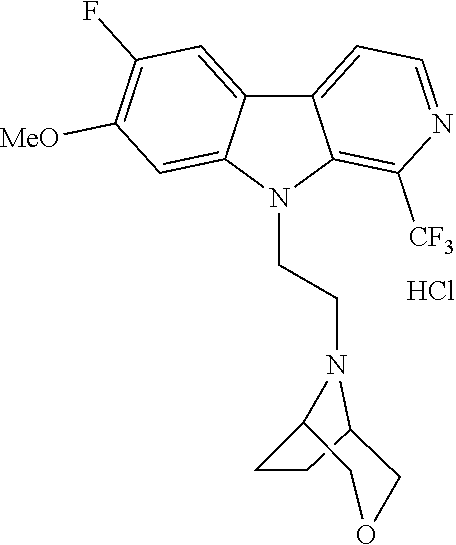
Cl.C12=CC=NC([CF3])=C1N(CCN1C3COCC1CC3)C1=CC([MeO])=C(F)C=C21
